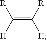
C(=C([R])[H])([H])[R]
